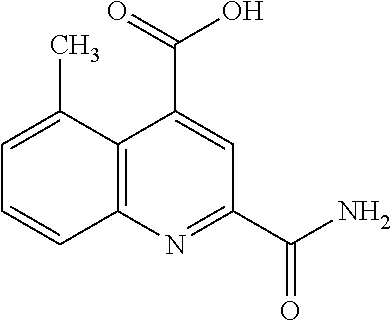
C12=C(N=C(C(N)=O)C=C1C(=O)O)C=CC=C2C
